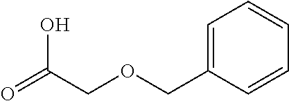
C1=CC=CC=C1COCC(=O)O
